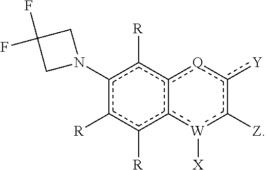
c1(N2CC(F)(F)C2)c([R])c([R])c2c(c1[R])[Q]c([Y])c([Z])[W]2[X]
